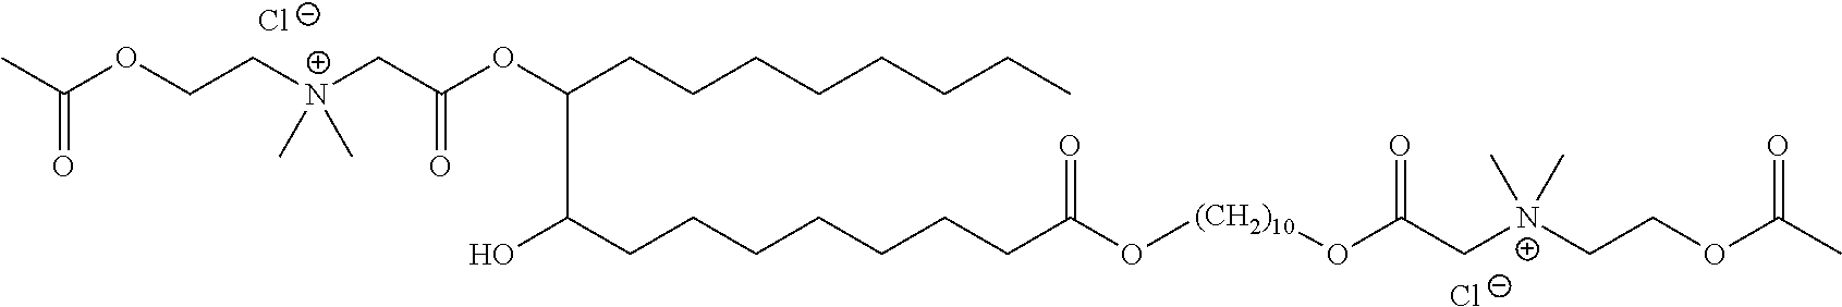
[Cl-].C(=O)(C)OCC[N+](C)(C)CC(OC(C(O)CCCCCCCC(O[(CH2)10]OC(=O)C[N+](CCOC(C)=O)(C)C)=O)CCCCCCCC)=O.[Cl-]
